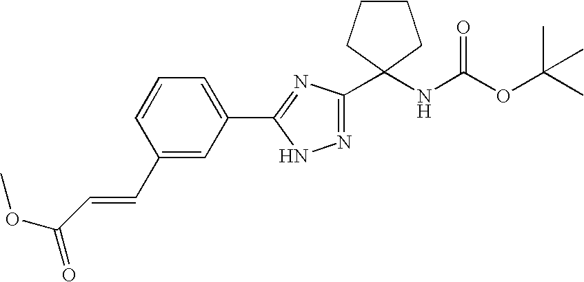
C1(NC(OC(C)(C)C)=O)(C2=NNC(C3=CC=CC(C=CC(OC)=O)=C3)=N2)CCCC1
